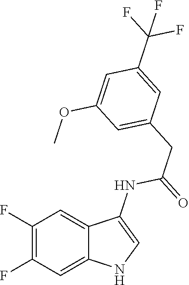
C1(F)=C(F)C=C2C(=C1)C(NC(=O)CC1=CC(OC)=CC(C(F)(F)F)=C1)=CN2
